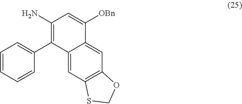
C1=CC=CC(C2=C(N)C=C([OBn])C3=CC4=C(C=C32)SCO4)=C1
